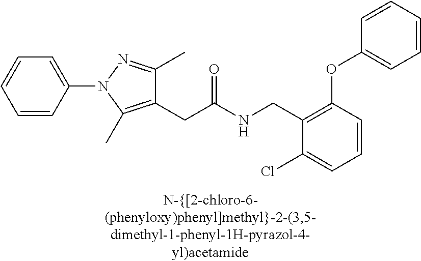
C1=CC=C(Cl)C(CNC(CC2=C(C)N(C3=CC=CC=C3)N=C2C)=O)=C1OC1=CC=CC=C1
